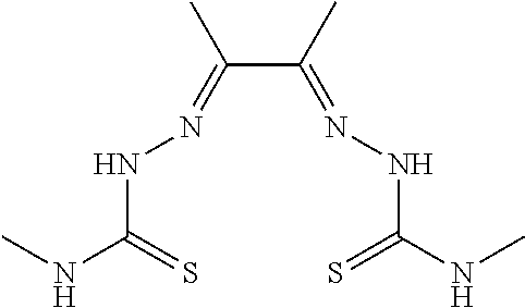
CNC(=S)NN=C(C(=NNC(NC)=S)C)C
